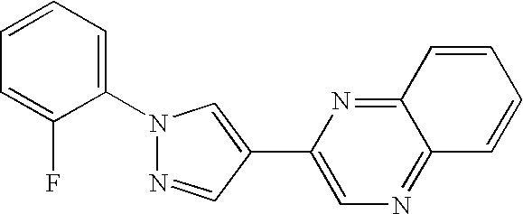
N1=CC(C2=CN=C3C(=N2)C=CC=C3)=CN1C1=CC=CC=C1F
